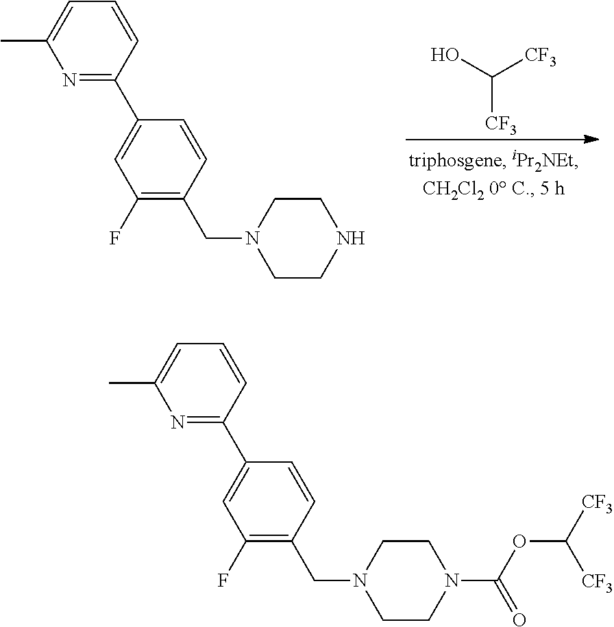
N1=C(C2=CC(F)=C(CN3CCNCC3)C=C2)C=CC=C1C.OC([CF3])[CF3].N1=C(C2=CC(F)=C(CN3CCN(C(=O)OC([CF3])[CF3])CC3)C=C2)C=CC=C1C
